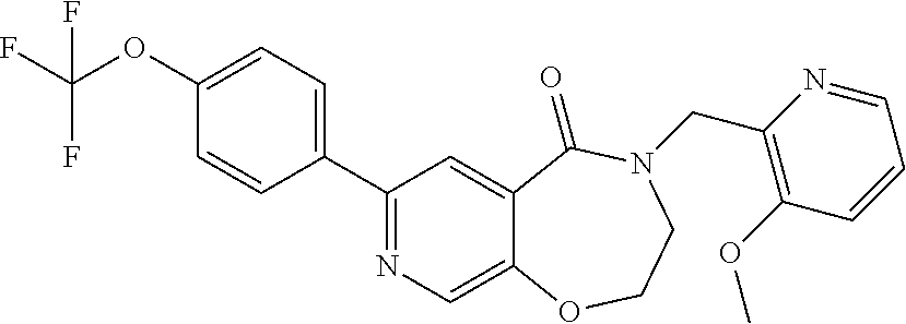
C1(C2=CC=C(OC(F)(F)F)C=C2)=NC=C2C(=C1)C(=O)N(CC1=C(OC)C=CC=N1)CCO2
